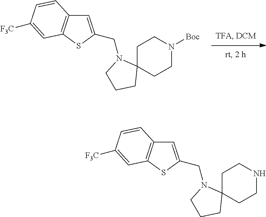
C1C2(CCN([Boc])C1)N(CC1=CC3=C(S1)C=C([F3C])C=C3)CCC2.C1C2(CCNC1)N(CC1=CC3=C(S1)C=C([F3C])C=C3)CCC2
